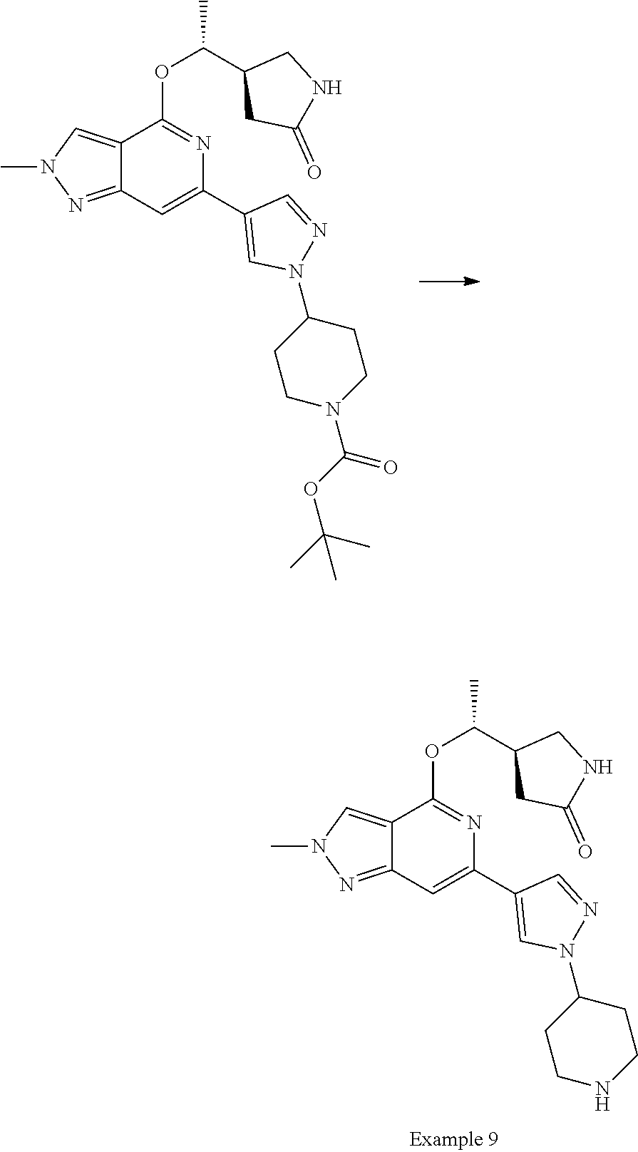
C12=CN(C)N=C1C=C(C1=CN(C3CC[NH]CC3)N=C1)N=C2OC(C1CC(=O)NC1)C.C12=CN(C)N=C1C=C(C1=CN(C3CCN(C(=O)OC(C)(C)C)CC3)N=C1)N=C2OC(C1CC(=O)NC1)C
